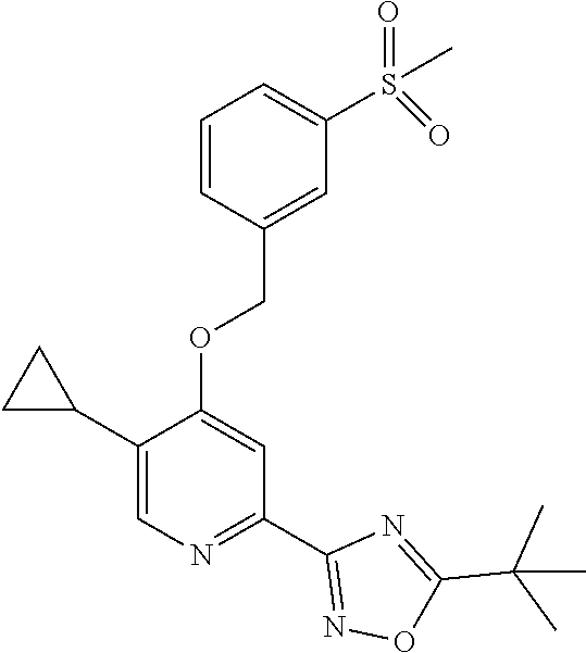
C1(C2CC2)=CN=C(C2=NOC(C(C)(C)C)=N2)C=C1OCC1=CC(S(C)(=O)=O)=CC=C1
